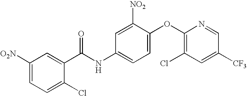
C1([O2N])=CC=C(Cl)C(C(NC2=CC=C(OC3=C(Cl)C=C([CF3])C=N3)C([NO2])=C2)=O)=C1
